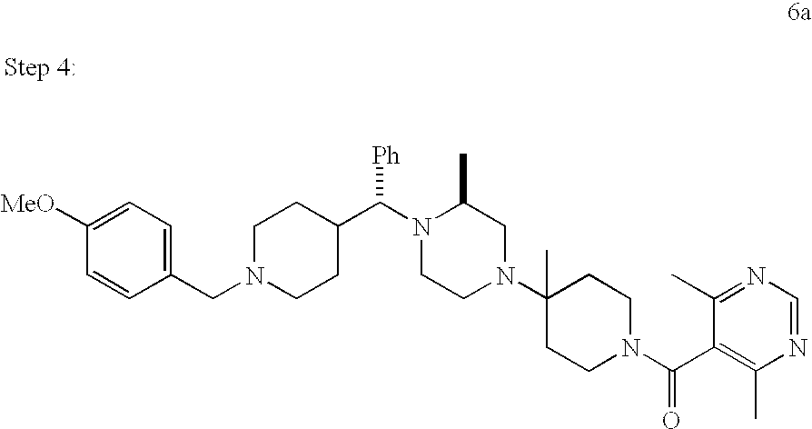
N1(CC2=CC=C([MeO])C=C2)CCC(C(N2CCN(C3(C)CCN(C(C4=C(C)N=CN=C4C)=O)CC3)CC2C)[Ph])CC1
